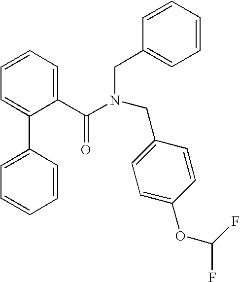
C1(C2=CC=CC=C2)=CC=CC=C1C(N(CC1=CC=CC=C1)CC1=CC=C(OC(F)F)C=C1)=O
